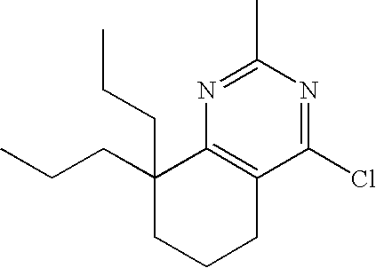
C1C2=C(C(CCC)(CCC)CC1)N=C(C)N=C2Cl
